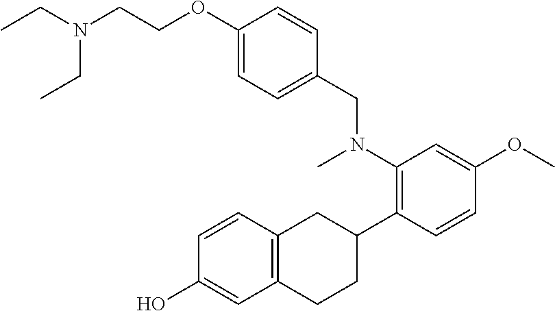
CCN(CC)CCOC1=CC=C(CN(C2=C(C3CC4=C(CC3)C=C(O)C=C4)C=CC(OC)=C2)C)C=C1
